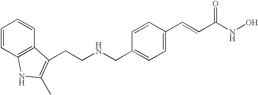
C1=CC2=C(C=C1)C(CCNCC1=CC=C(C=CC(=O)NO)C=C1)=C(C)N2
